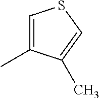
C1=C(C)C(C)=CS1
